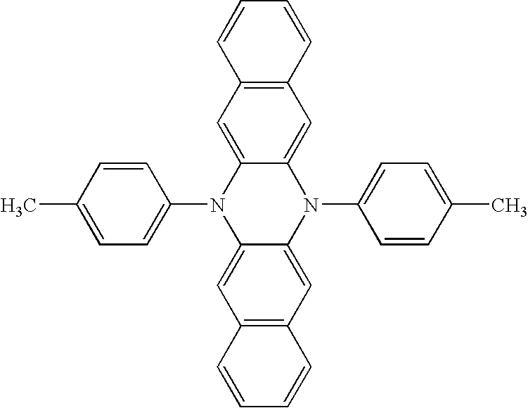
C1=CC(C)=CC=C1N1C2=CC3=C(C=C2N(C2=CC=C(C)C=C2)C2=CC4=C(C=C12)C=CC=C4)C=CC=C3
